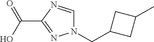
N1(CC2CC(C)C2)C=NC(C(O)=O)=N1
